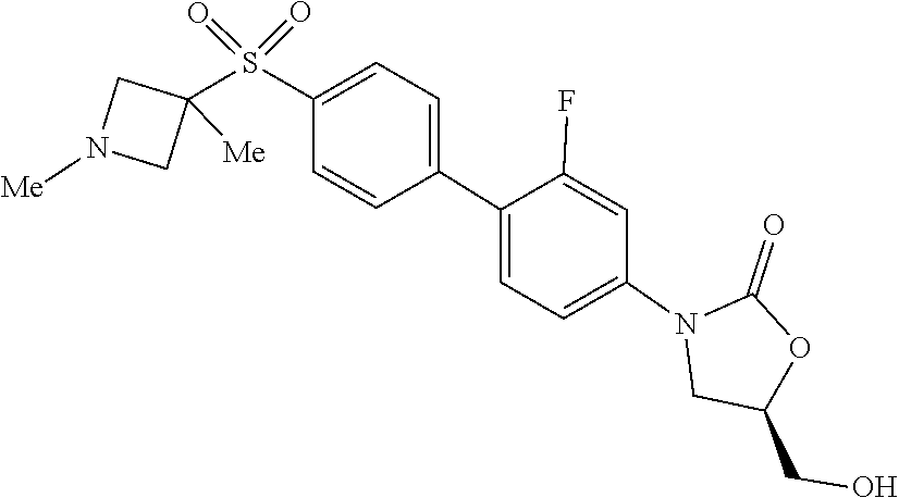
O=C1OC(CO)CN1C1=CC=C(C2=CC=C(S(=O)(=O)C3([Me])CN([Me])C3)C=C2)C(F)=C1
